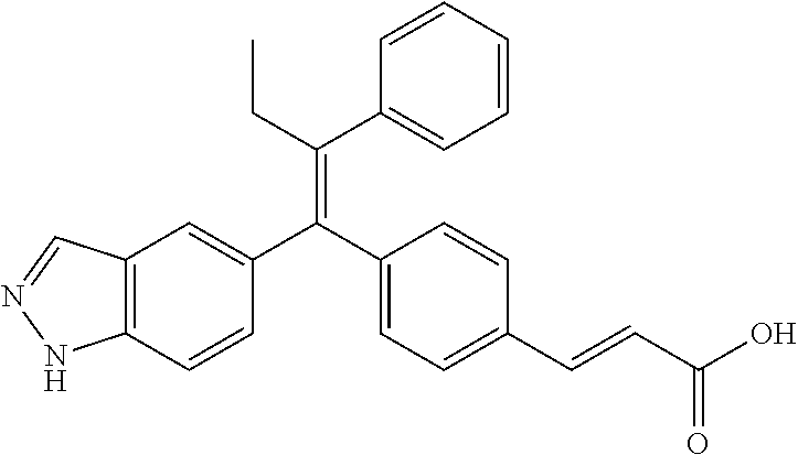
C12=C(C=CC(C(C3=CC=C(C=CC(O)=O)C=C3)=C(CC)C3=CC=CC=C3)=C1)NN=C2
